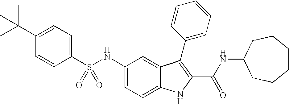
C1(C(C)(C)C)=CC=C(S(NC2=CC=C3C(=C2)C(C2=CC=CC=C2)=C(C(NC2CCCCCC2)=O)N3)(=O)=O)C=C1
